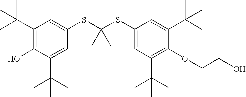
C1(C(C)(C)C)=C(O)C(C(C)(C)C)=CC(SC(SC2=CC(C(C)(C)C)=C(OCCO)C(C(C)(C)C)=C2)(C)C)=C1
